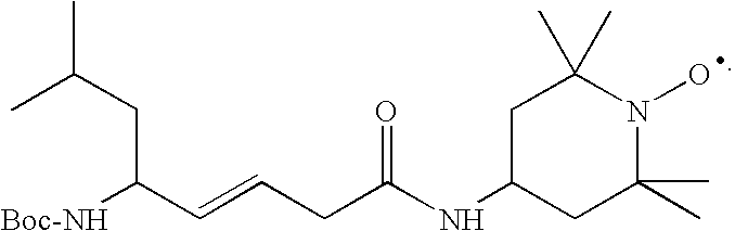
[Boc-NH]C(C=CCC(NC1CC(C)(C)N(O)C(C)(C)C1)=O)CC(C)C
